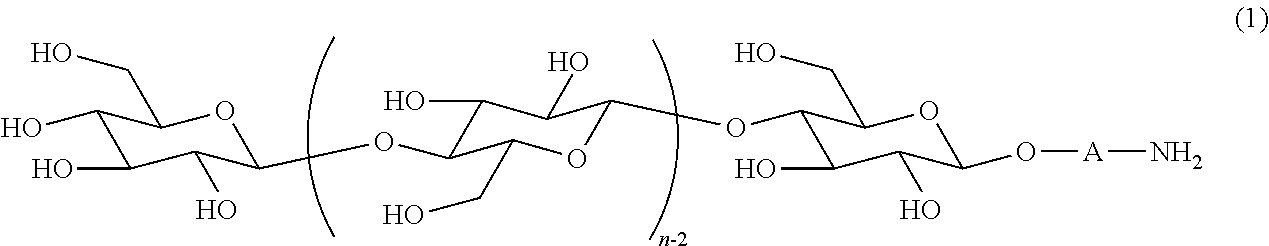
C1(O)C(O)C(O)C(OC2C(O)C(O)C(OC3C(O)C(O)C(O[A]N)OC3CO)OC2CO)OC1CO
